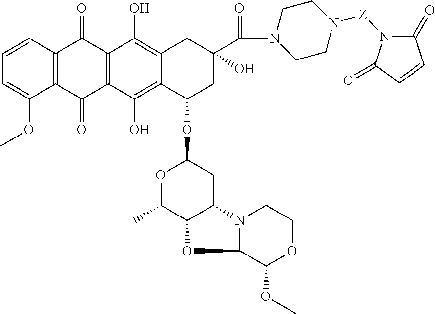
C1=CC2=C(C(OC)=C1)C(=O)C1=C(C2=O)C(O)=C2C(=C1O)C(OC1OC(C)C3C(C1)N1C(O3)C(OC)OCC1)CC(C(=O)N1CCN([Z]N3C(=O)C=CC3=O)CC1)(O)C2
